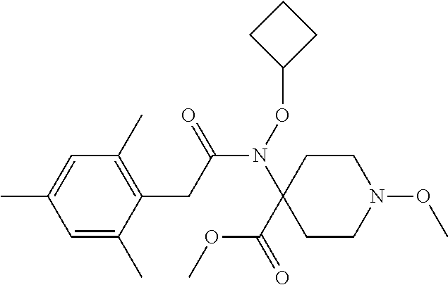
C1=C(C)C=C(C)C(CC(N(OC2CCC2)C2(C(=O)OC)CCN(OC)CC2)=O)=C1C
